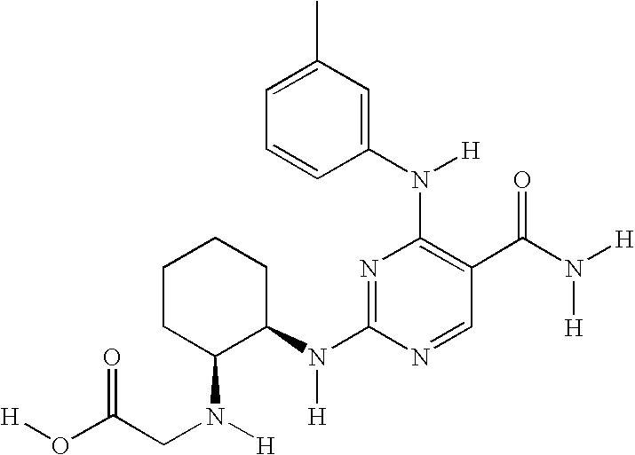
C1CCCC(N(C2=NC(N(C3=CC(C)=CC=C3)[H])=C(C(N([H])[H])=O)C=N2)[H])C1N([H])CC(O[H])=O
